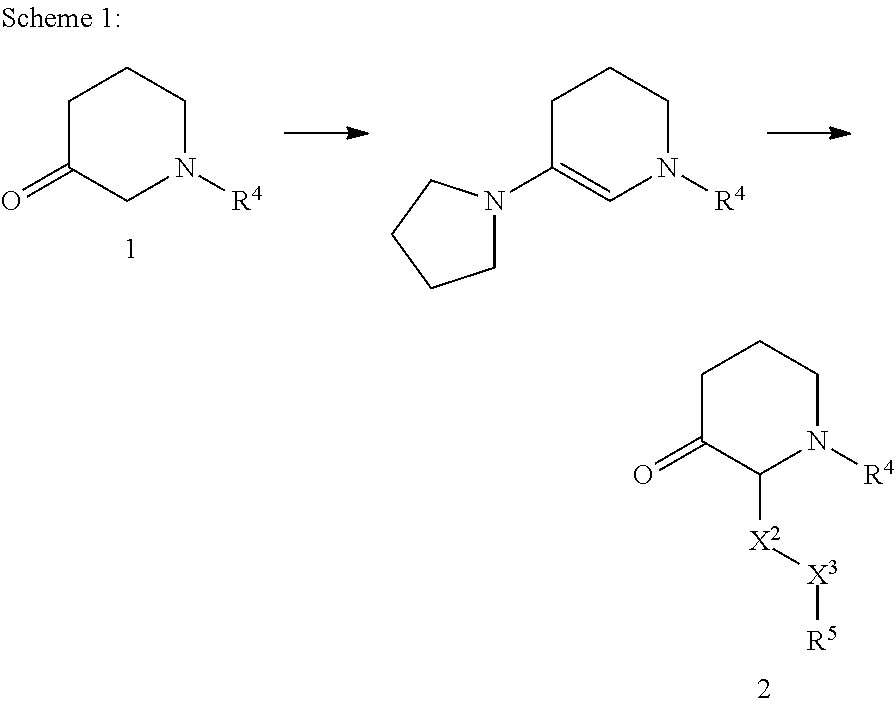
C1C(=O)CN([R4])CC1.C1C(N2CCCC2)=CN([R4])CC1.C1C(=O)C([X2][X3][R5])N([R4])CC1
